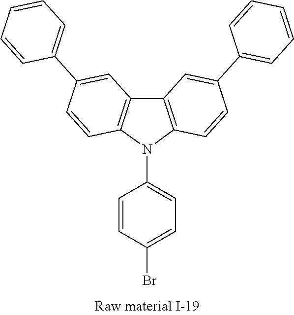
C1=CC(Br)=CC=C1N1C2=C(C3=C1C=CC(C1=CC=CC=C1)=C3)C=C(C1=CC=CC=C1)C=C2
